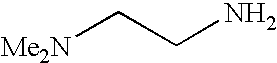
[Me2N]CCN
